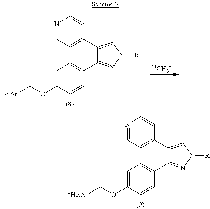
N1=CC=C(C2=CN([R])N=C2C2=CC=C(OC[HetAr])C=C2)C=C1.[11CH3I].N1=CC=C(C2=CN([R])N=C2C2=CC=C(OC[*HetAr])C=C2)C=C1
